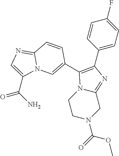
N1(C(=O)OC)CC2=NC(C3=CC=C(F)C=C3)=C(C3=CN4C(=NC=C4C(N)=O)C=C3)N2CC1
